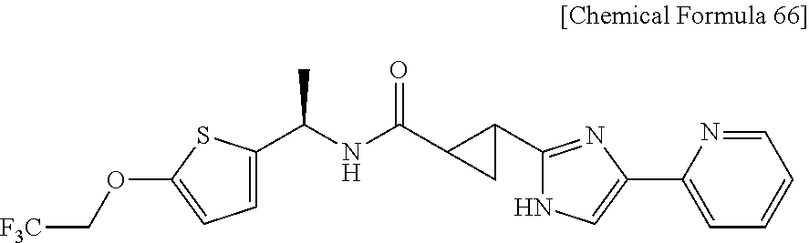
C1=C(C(NC(=O)C2CC2C2=NC(C3=CC=CC=N3)=CN2)C)SC(OC[F3C])=C1
